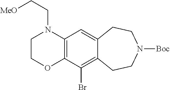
C12=C(C=C3C(=C1Br)CCN([Boc])CC3)N(CC[MeO])CCO2
